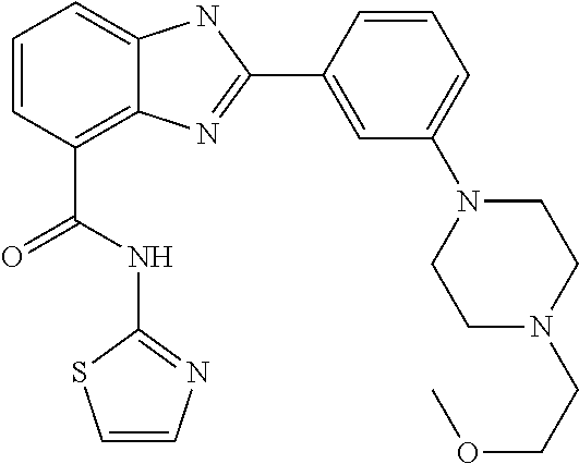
C1=CC(C(NC2=NC=CS2)=O)=C2C(=C1)NC(C1=CC(N3CCN(CCOC)CC3)=CC=C1)=N2
